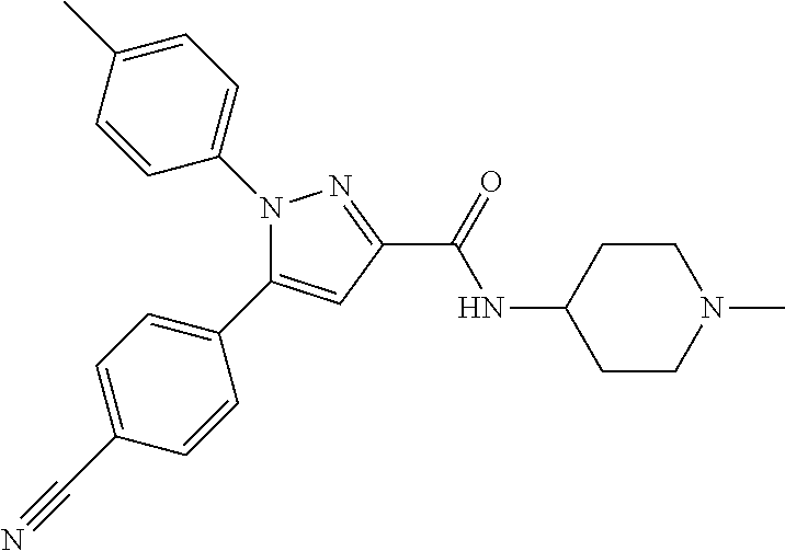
C1=C(C#N)C=CC(C2=CC(C(NC3CCN(C)CC3)=O)=NN2C2=CC=C(C)C=C2)=C1
